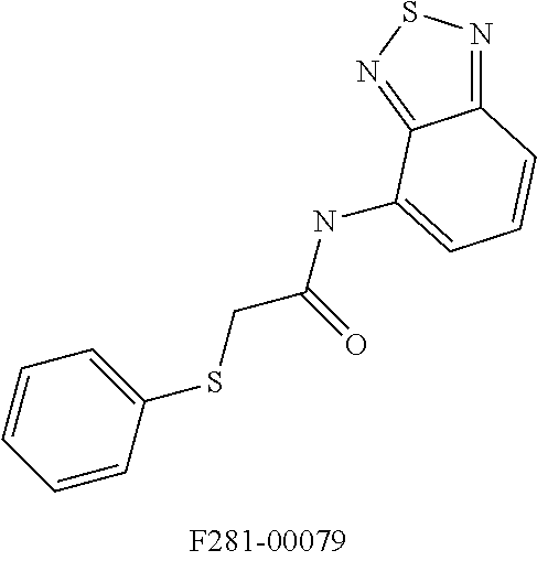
C1=CC(SCC(NC2=CC=CC3=NSN=C32)=O)=CC=C1
